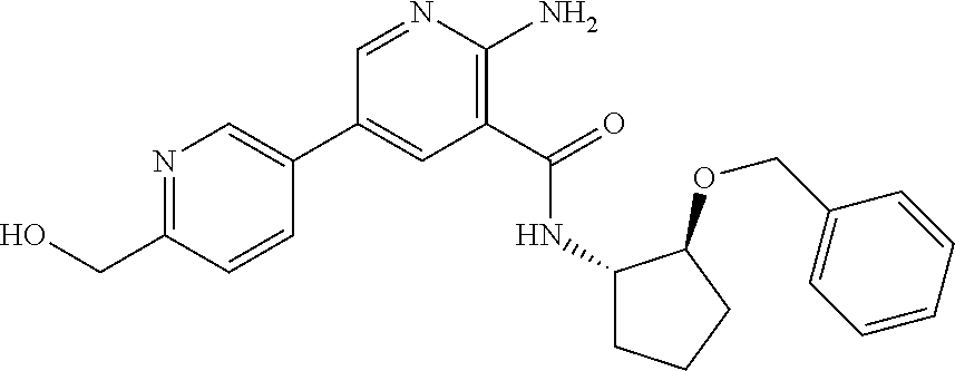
C1(C2=CN=C(CO)C=C2)=CC(C(=O)NC2CCCC2OCC2=CC=CC=C2)=C(N)N=C1
